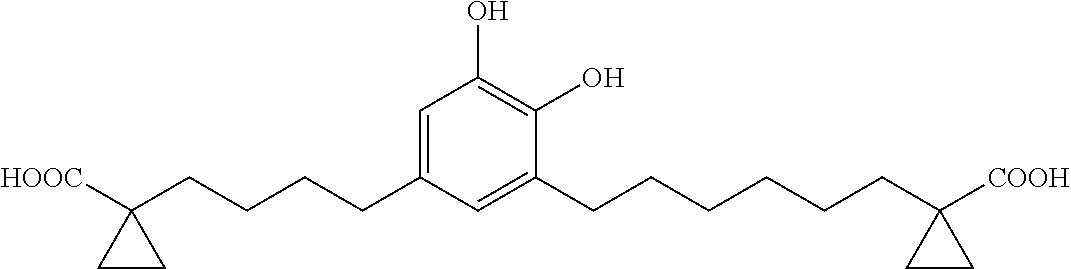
C1=C(CCCCC2([HOOC])CC2)C=C(CCCCCCC2([COOH])CC2)C(O)=C1O
